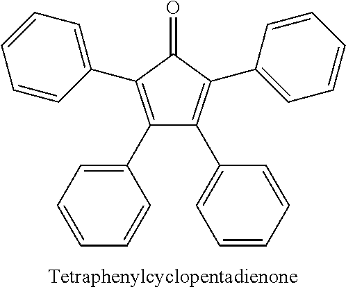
C1(C2=CC=CC=C2)=C(C2=CC=CC=C2)C(=O)C(C2=CC=CC=C2)=C1C1=CC=CC=C1
